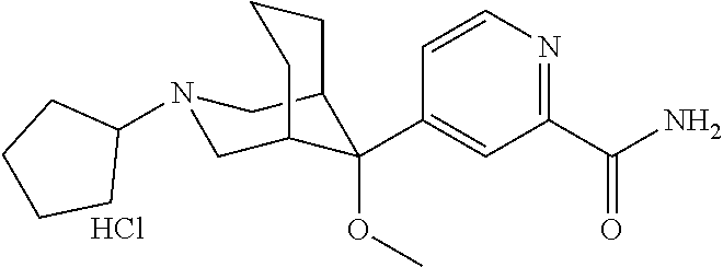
C1(C(N)=O)=NC=CC(C2(OC)C3CN(C4CCCC4)CC2CCC3)=C1.Cl
